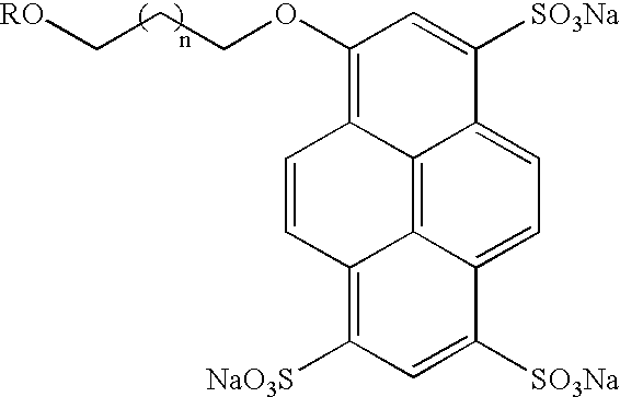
C12=C3C4=CC=C1C([SO3Na])=CC(OCCC[RO])=C2C=CC3=C([NaO3S])C=C4[SO3Na]
